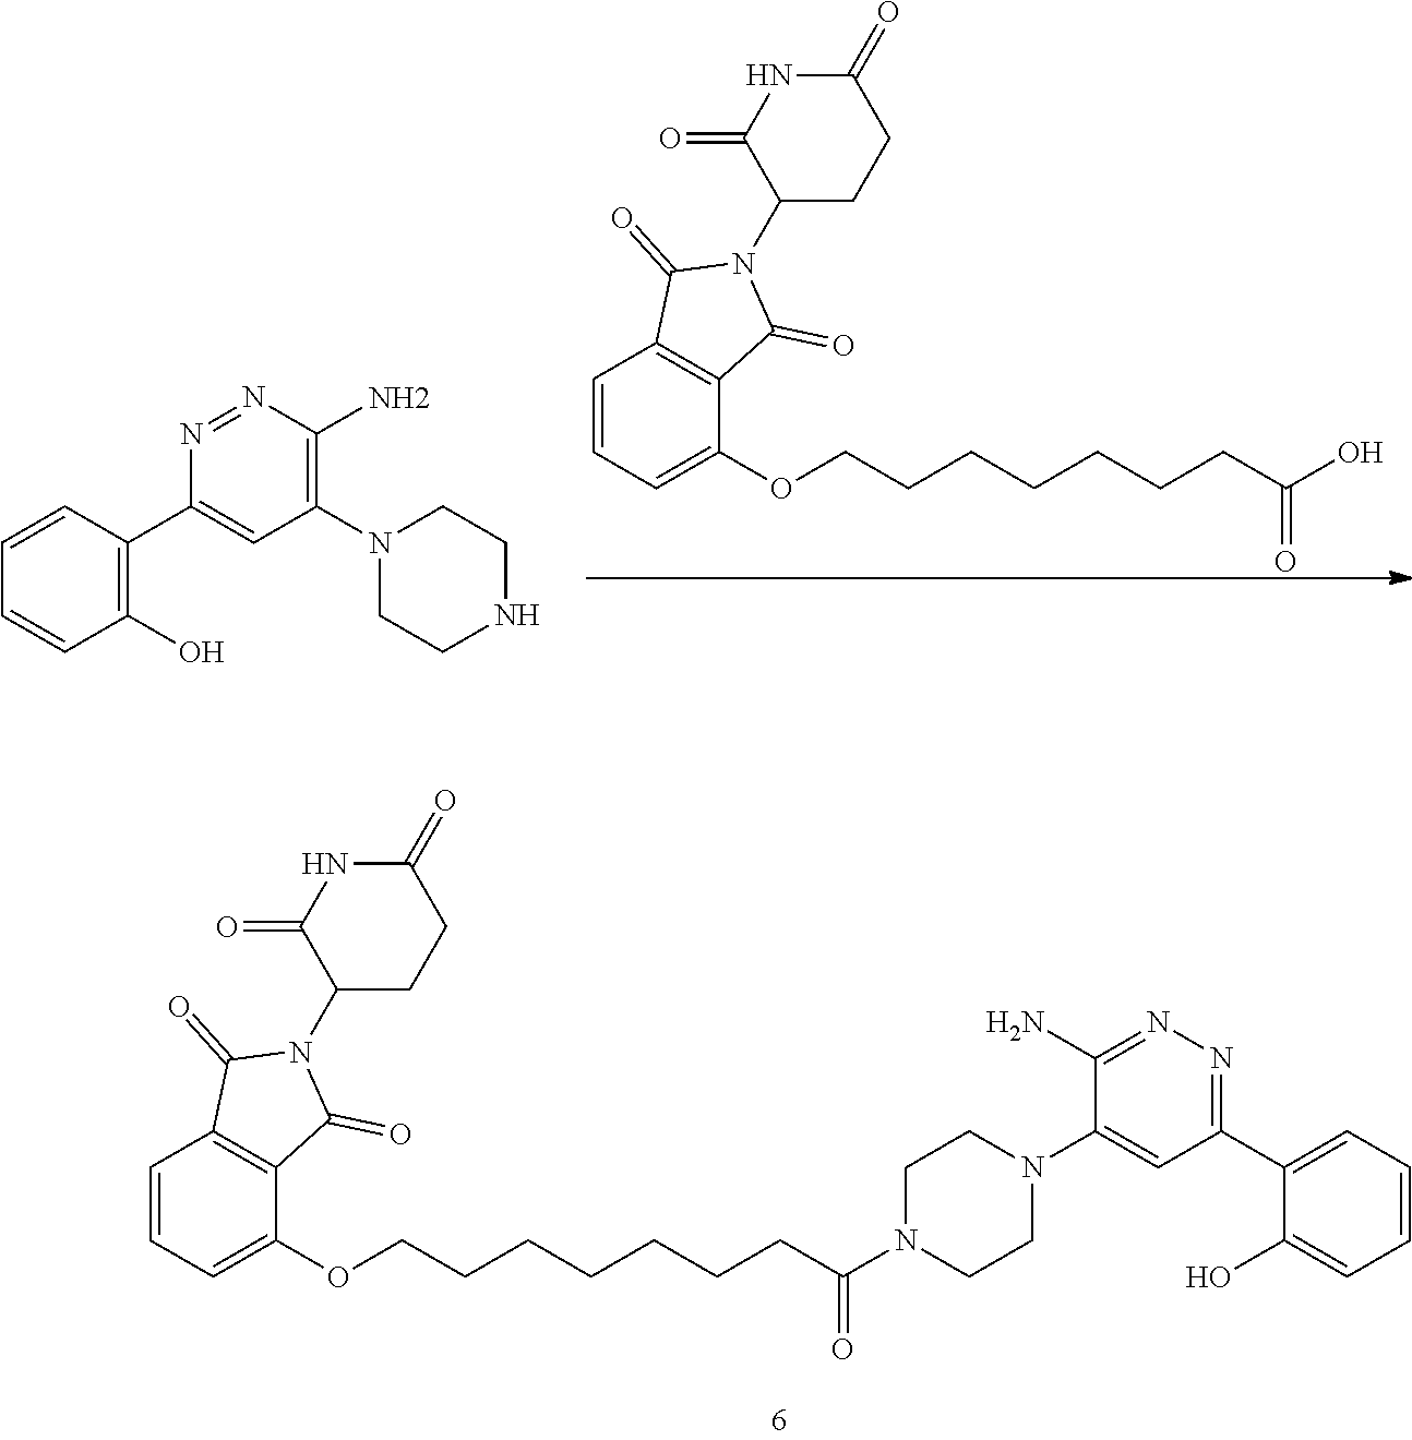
C1CNCCN1C1=C(N)N=NC(C2=C(O)C=CC=C2)=C1.C1=CC2=C(C(=O)N(C3C(=O)NC(=O)CC3)C2=O)C(OCCCCCCCC(=O)O)=C1.C1CN(C(CCCCCCCOC2=CC=CC3=C2C(=O)N(C2C(=O)NC(=O)CC2)C3=O)=O)CCN1C1=CC(C2=CC=CC=C2O)=NN=C1N
